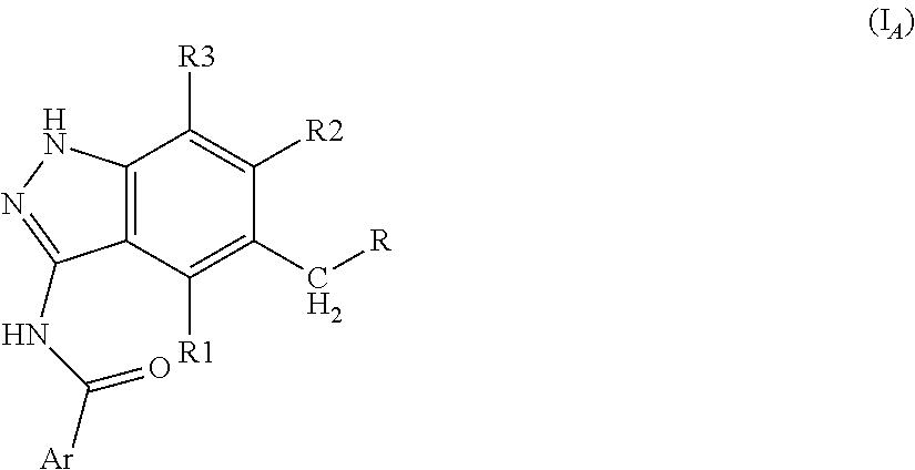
C12=C(NN=C1NC([Ar])=O)C([R3])=C([R2])C(C[R])=C2[R1]
